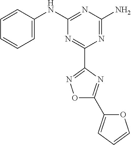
C1=CC(NC2=NC(N)=NC(C3=NOC(C4=CC=CO4)=N3)=N2)=CC=C1
